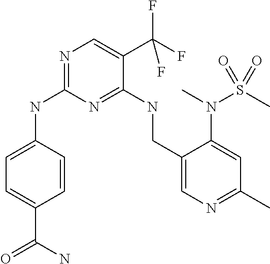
C1=CC(NC2=NC=C(C(F)(F)F)C(NCC3=CN=C(C)C=C3N(S(C)(=O)=O)C)=N2)=CC=C1C(=O)N
